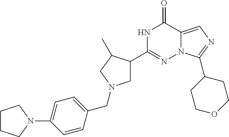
N1C(C2CN(CC3=CC=C(N4CCCC4)C=C3)CC2C)=NN2C(=CN=C2C2CCOCC2)C1=O
